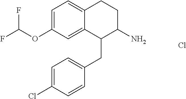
C1=C(OC(F)F)C=C2C(=C1)CCC(N)C2CC1=CC=C(Cl)C=C1.Cl
